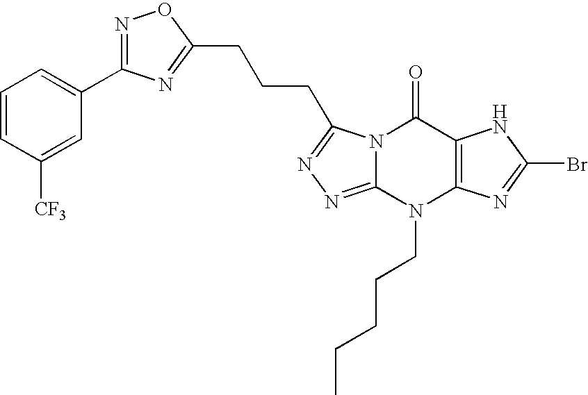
N12C(=NN=C1CCCC1=NC(C3=CC=CC([CF3])=C3)=NO1)N(CCCCC)C1=C(C2=O)NC(Br)=N1
